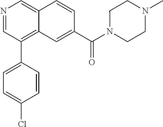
N1=CC(C2=CC=C(Cl)C=C2)=C2C(=C1)C=CC(C(N1CCN(C)CC1)=O)=C2
